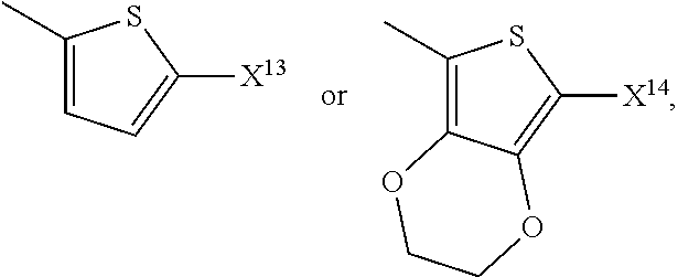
C1(C)=CC=C([X13])S1.C1(C)=C2C(=C([X14])S1)OCCO2
